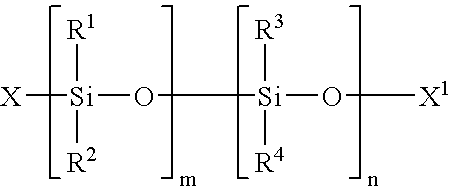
[X][Si]([R1])([R2])O[Si]([R3])([R4])O[X1]
